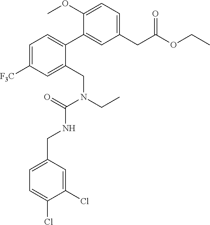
C1=C([F3C])C=C(CN(CC)C(=O)NCC2=CC=C(Cl)C(Cl)=C2)C(C2=CC(CC(OCC)=O)=CC=C2OC)=C1
